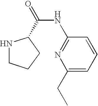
C(NC1=NC(CC)=CC=C1)(=O)C1NCCC1
